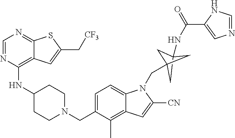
C1=NC(NC2CCN(CC3=CC=C4C(=C3C)C=C([CN])N4CC34CC(NC(=O)C5=CN=CN5)(C3)C4)CC2)=C2C(=N1)SC(C[CF3])=C2
